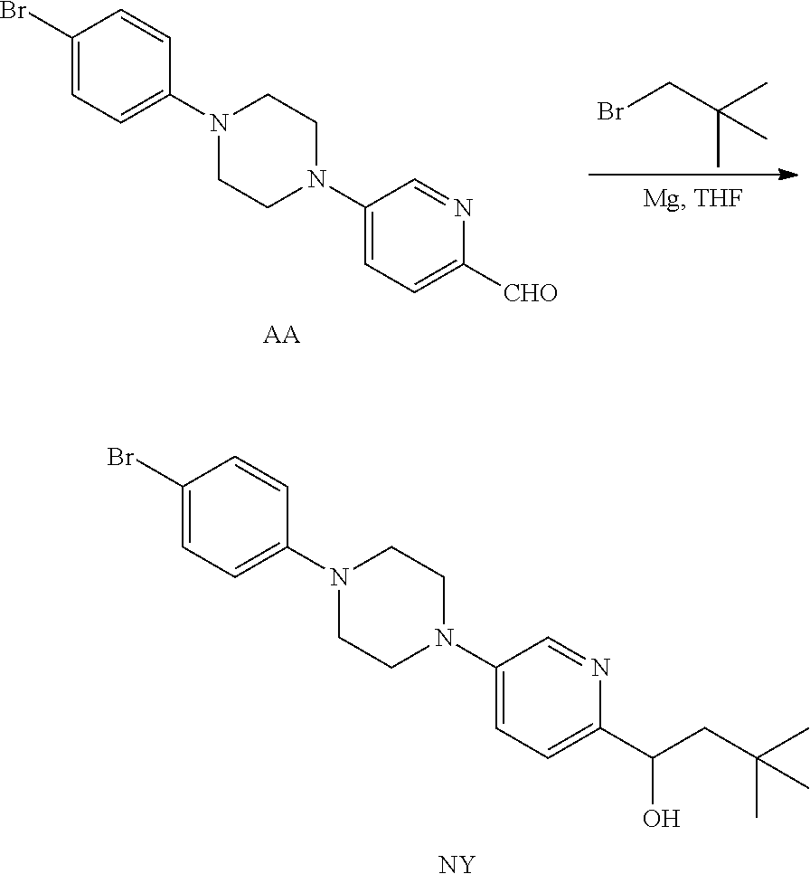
C1(Br)=CC=C(N2CCN(C3=CC=C(C(CC(C)(C)C)O)N=C3)CC2)C=C1.[NY].C1(Br)=CC=C(N2CCN(C3=CC=C([CHO])N=C3)CC2)C=C1.[AA].BrCC(C)(C)C
